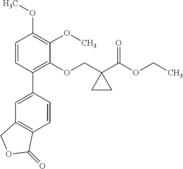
C1=CC(C2=CC3=C(C=C2)C(=O)OC3)=C(OCC2(C(=O)OCC)CC2)C(OC)=C1OC
